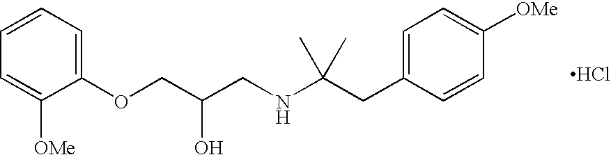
Cl.O(CC(CNC(CC1=CC=C([OMe])C=C1)(C)C)O)C1=CC=CC=C1[OMe]
